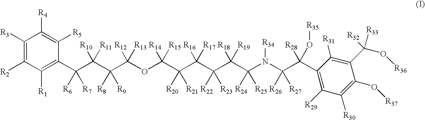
C1([R3])=C([R2])C([R1])=C(C(C(C(C(OC(C(C(C(C(C(N(C(C(C2=C([R29])C([R30])=C(O[R37])C(C(O[R36])([R33])[R32])=C2[R31])([R28])O[R35])([R26])[R27])[R34])([R25])[R24])([R18])[R19])([R23])[R22])([R16])[R17])([R21])[R20])([R14])[R15])([R12])[R13])([R8])[R9])([R10])[R11])([R7])[R6])C([R5])=C1[R4]
